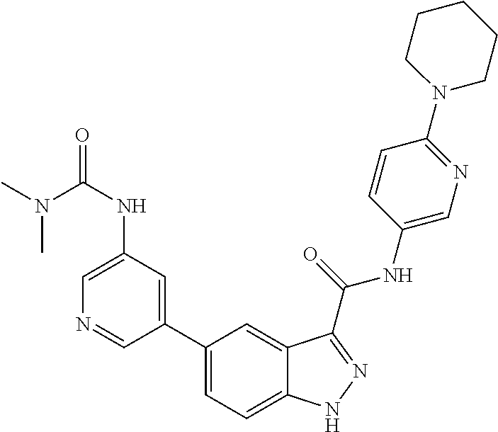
C1(NC(=O)N(C)C)=CN=CC(C2=CC=C3C(=C2)C(C(NC2=CN=C(N4CCCCC4)C=C2)=O)=NN3)=C1
